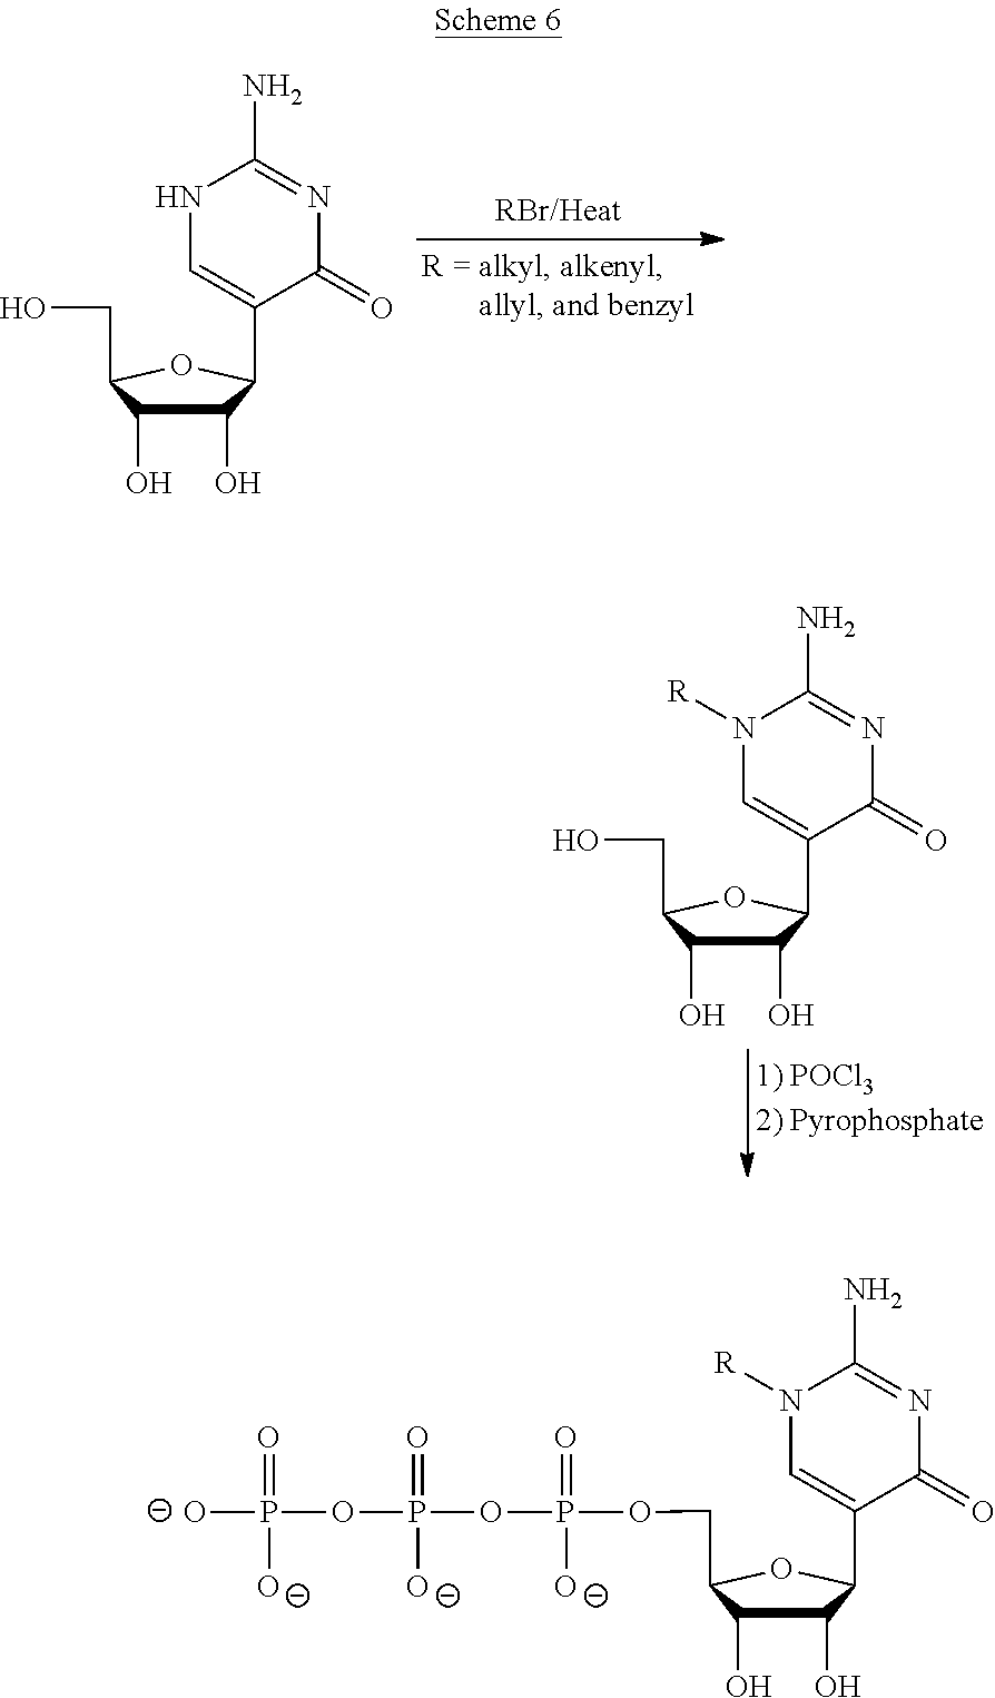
C1(O)C(O)C(CO)OC1C1=CNC(N)=NC1=O.C1(O)C(O)C(CO)OC1C1=CN([R])C(N)=NC1=O.C1(O)C(O)C(COP(OP(OP([O-])(=O)[O-])(=O)[O-])(=O)[O-])OC1C1=CN([R])C(N)=NC1=O
